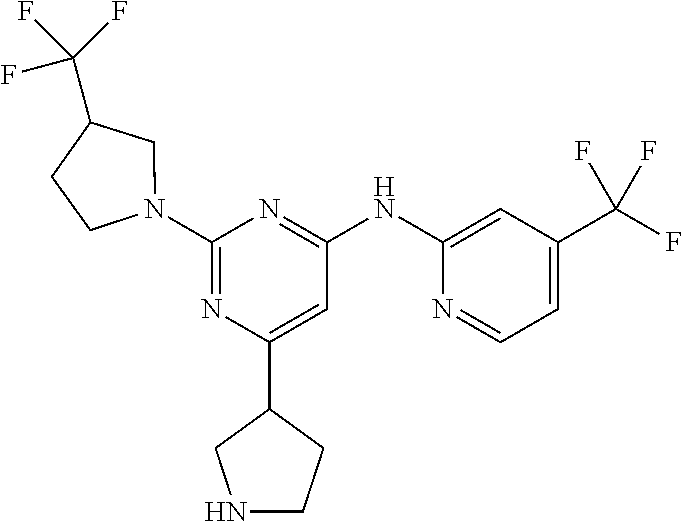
C1(NC2=NC(N3CC(C(F)(F)F)CC3)=NC(C3CCNC3)=C2)=CC(C(F)(F)F)=CC=N1
